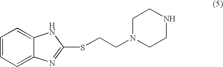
C1=CC=C2C(=C1)NC(SCCN1CCNCC1)=N2
